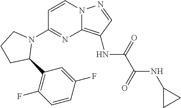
C1=CN2C(=C(NC(C(NC3CC3)=O)=O)C=N2)N=C1N1CCCC1C1=C(F)C=CC(F)=C1
